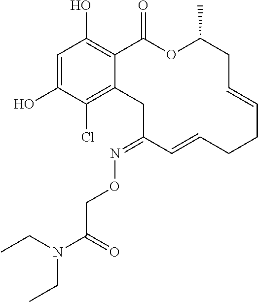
C1=C(O)C(Cl)=C2C(=C1O)C(=O)OC(C)CC=CCCC=CC(=NOCC(N(CC)CC)=O)C2
